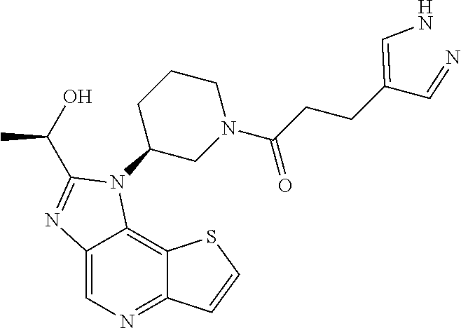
C12=CN=C3C(=C1N(C1CN(C(=O)CCC(C=N)=CN)CCC1)C(C(O)C)=N2)SC=C3
